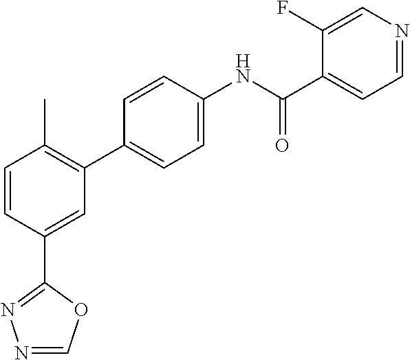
C1=CC(C2=NN=CO2)=CC(C2=CC=C(NC(C3=CC=NC=C3F)=O)C=C2)=C1C
